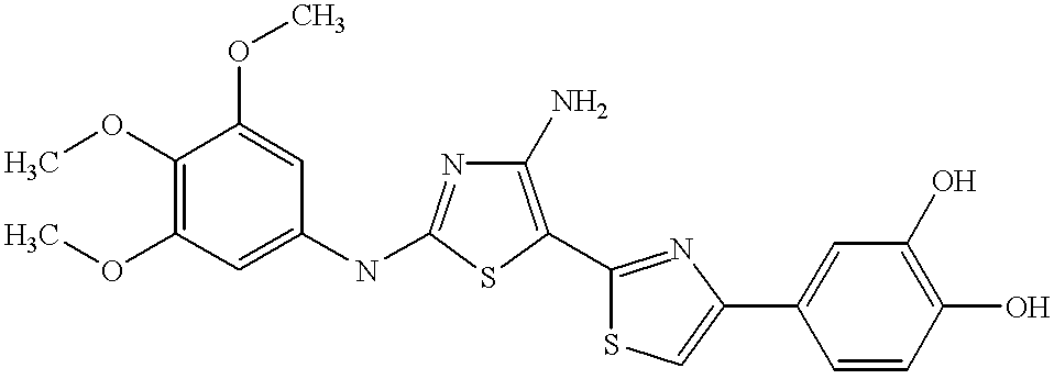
COC1=C(OC)C=C(NC2=NC(N)=C(C3=NC(C4=CC(O)=C(O)C=C4)=CS3)S2)C=C1OC
